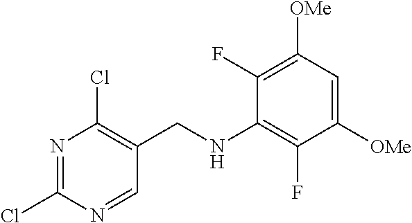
ClC1=NC(Cl)=C(CNC2=C(F)C([OMe])=CC([OMe])=C2F)C=N1
